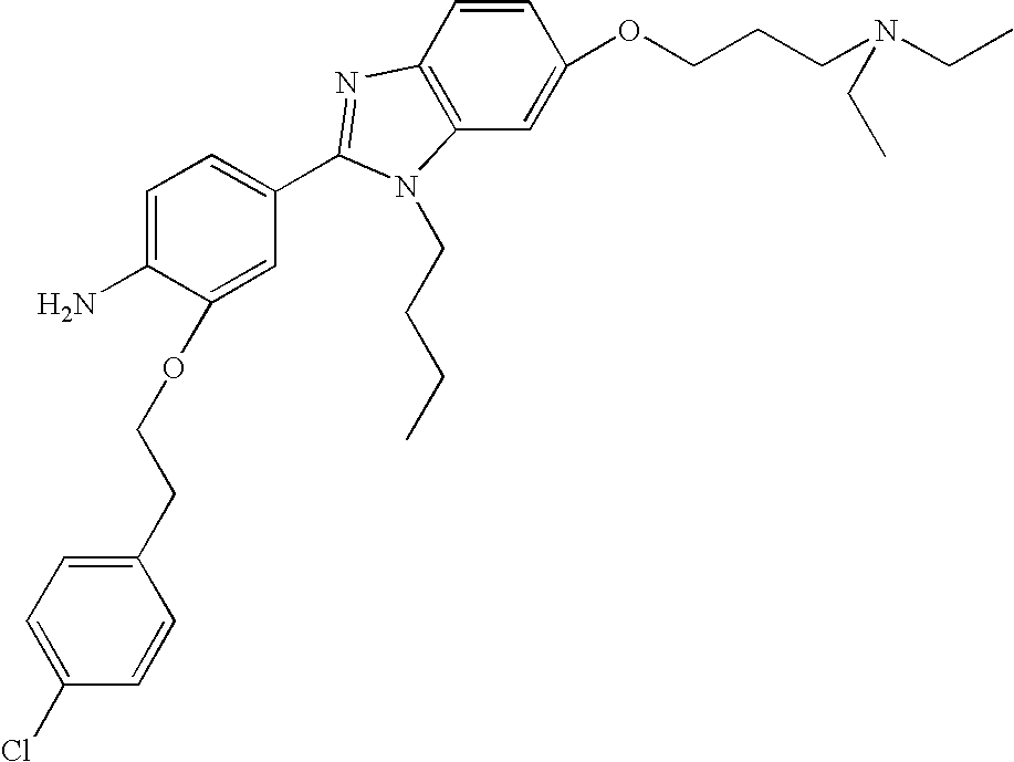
C1=CC2=C(C=C1OCCCN(CC)CC)N(CCCC)C(C1=CC=C(N)C(OCCC3=CC=C(Cl)C=C3)=C1)=N2
